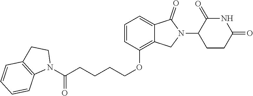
O=C(CCCCOC1=C2C(=CC=C1)C(=O)N(C1CCC(=O)NC1=O)C2)N1CCC2=C1C=CC=C2
